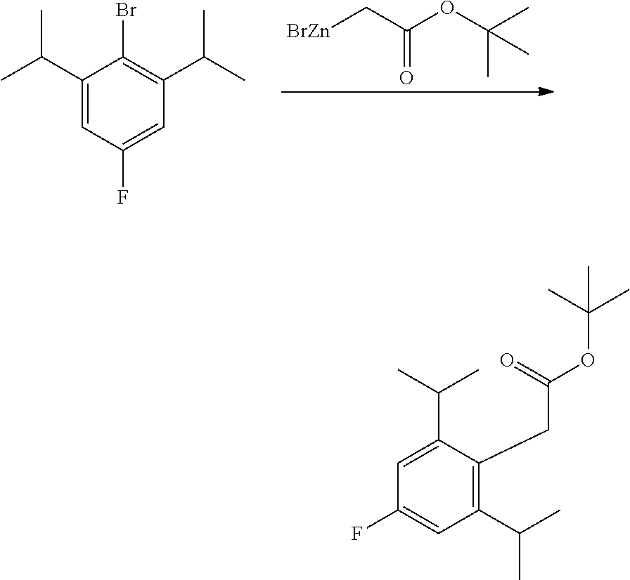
C1(C(C)C)=CC(F)=CC(C(C)C)=C1Br.[BrZn]CC(OC(C)(C)C)=O.C1(C(C)C)=CC(F)=CC(C(C)C)=C1CC(OC(C)(C)C)=O
